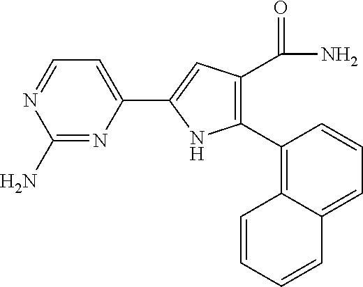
C1(N)=NC(C2=CC(C(=O)N)=C(C3=C4C(=CC=C3)C=CC=C4)N2)=CC=N1
